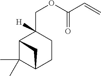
C1(COC(C=C)=O)([H])C2C(C)(C)C(CC1)C2
